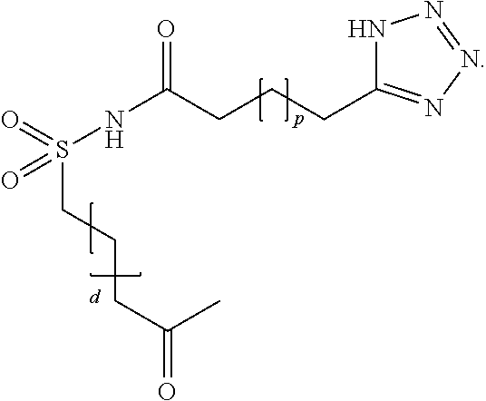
N(C(CCCC1=NN=NN1)=O)S(CCCC(C)=O)(=O)=O
